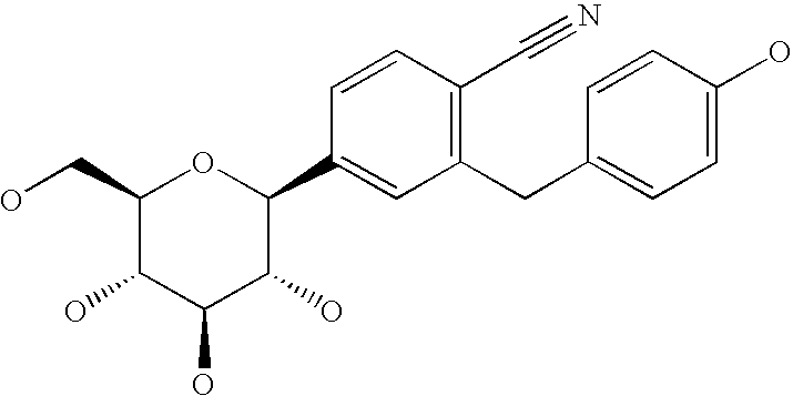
C1(CO)C(O)C(O)C(O)C(C2=CC(CC3=CC=C(O)C=C3)=C(C#N)C=C2)O1
